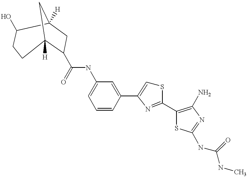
C1(NC(=O)C2C3([H])CCC(O)C([H])(C2)C3)=CC=CC(C2=CSC(C3=C(N)N=C(NC(=O)NC)S3)=N2)=C1
